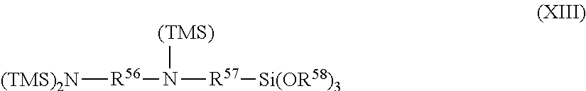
[(TMS)2N][R56]N([(TMS)])[R57][Si(OR58)3]
